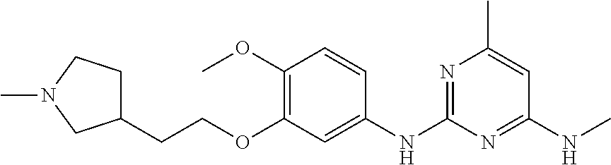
C1(CCOC2=C(OC)C=CC(NC3=NC(C)=CC(NC)=N3)=C2)CCN(C)C1
